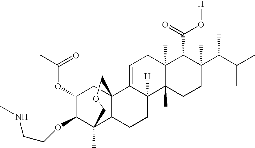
C1=C2C([H])(C3(C)C(C)(C1)C(C(=O)O[H])C(C(C(C)C)C)(C)CC3)CCC1C3(C)C(OCCNC)C(OC(C)=O)CC21COC3
